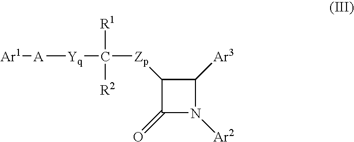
C1([Zp]C([R2])([R1])[Yq][A][Ar1])C(=O)N([Ar2])C1[Ar3]
